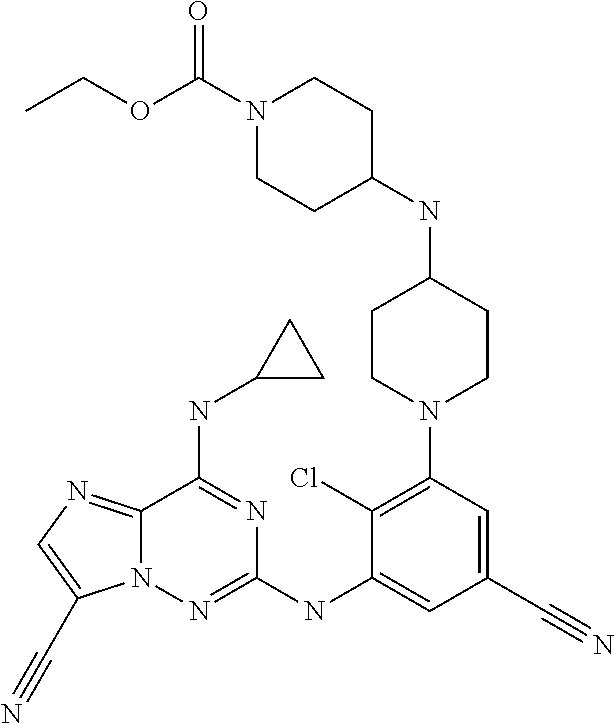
C1(Cl)=C(N2CCC(NC3CCN(C(OCC)=O)CC3)CC2)C=C(C#N)C=C1NC1=NN2C(=NC=C2C#N)C(NC2CC2)=N1
